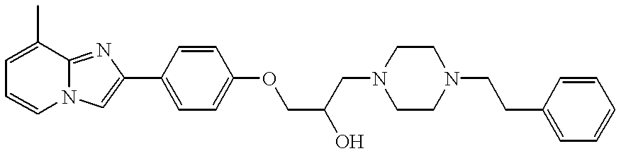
C1=CN2C(=NC(C3=CC=C(OCC(CN4CCN(CCC5=CC=CC=C5)CC4)O)C=C3)=C2)C(C)=C1
